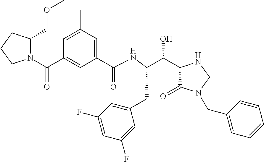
O=C(C1=CC(C(NC(CC2=CC(F)=CC(F)=C2)C(C2C(=O)N(CC3=CC=CC=C3)CN2)O)=O)=CC(C)=C1)N1C(COC)CCC1
